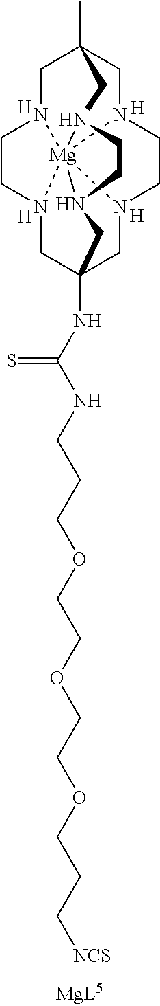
[H].[H].[H].[H].CC12CN3CCN4CC5(NC(NCCCOCCOCCOCCC[NCS])=S)CN6CCN(C1)[Mg]6431N(C2)CCN1C5
